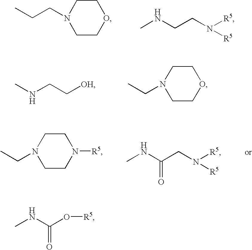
C1CN(CCC)CCO1.CNCCN([R5])[R5].CNCC[OH].C1CN(CC)CCO1.C1CN(CC)CCN1[R5].CNC(CN([R5])[R5])=O.CNC(O[R5])=O
